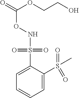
C1=C(S(=O)(=O)NOC(OCCO)=O)C(S(=O)(=O)C)=CC=C1
